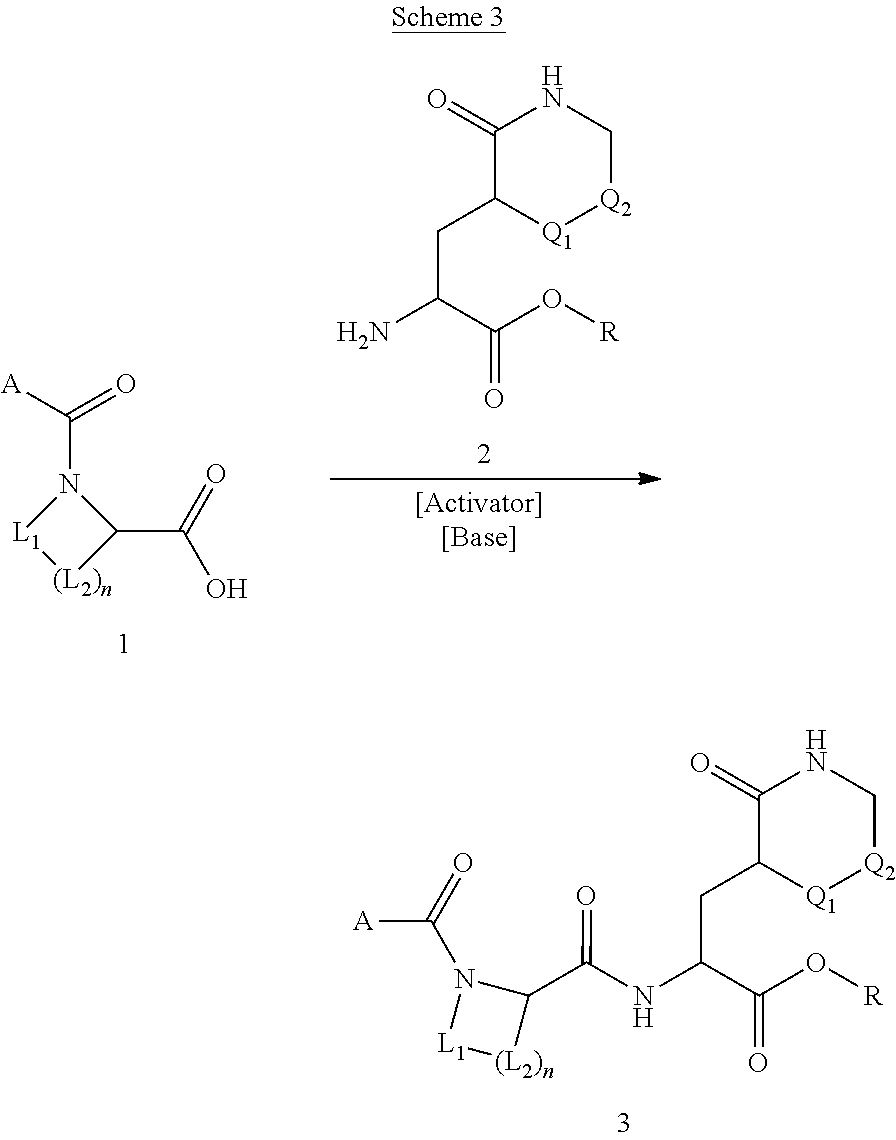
N1C(=O)C(CC(N)C(O[R])=O)[Q1][Q2]C1.[A]C(=O)N1[L1][(L2)n]C1C(=O)O.N1C(=O)C(CC(NC(C2N(C(=O)[A])[L1][(L2)n]2)=O)C(O[R])=O)[Q1][Q2]C1
